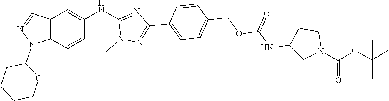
C12=C(C=CC(NC3=NC(C4=CC=C(COC(NC5CN(C(OC(C)(C)C)=O)CC5)=O)C=C4)=NN3C)=C1)N(C1CCCCO1)N=C2
